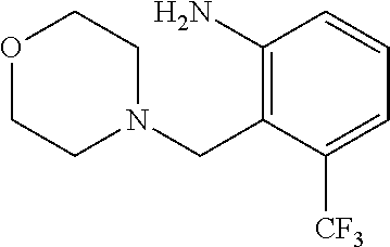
C1(N)=C(CN2CCOCC2)C([CF3])=CC=C1
